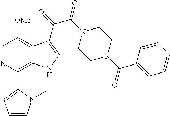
C1=NC(C2=CC=CN2C)=C2C(=C1[OMe])C(C(=O)C(N1CCN(C(C3=CC=CC=C3)=O)CC1)=O)=CN2
